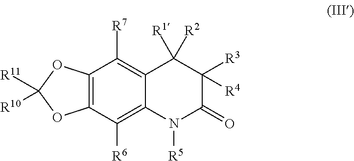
C12=C(C([R6])=C3C(=C1[R7])C([R1])([R2])C([R4])([R3])C(=O)N3[R5])OC([R11])([R10])O2
